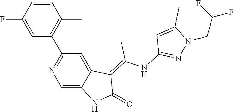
C1=CC(F)=CC(C2=NC=C3C(=C2)C(=C(NC2=NN(CC(F)F)C(C)=C2)C)C(=O)N3)=C1C
